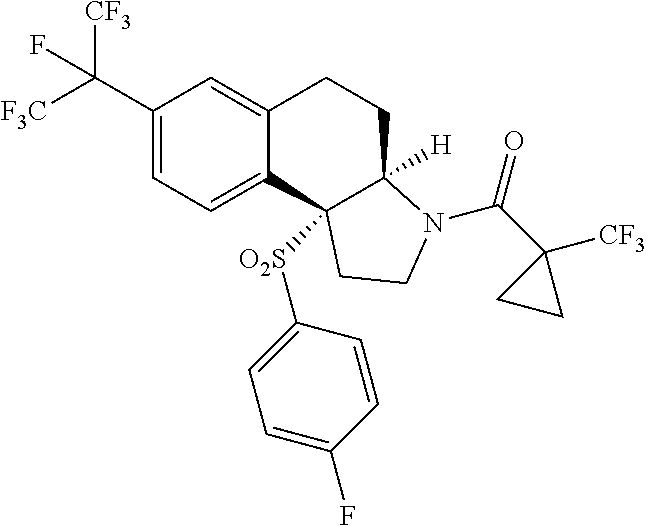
C(C1=CC=C2C(=C1)CCC1([H])C2([O2S]C2=CC=C(F)C=C2)CCN1C(=O)C1([CF3])CC1)([F3C])([CF3])F
